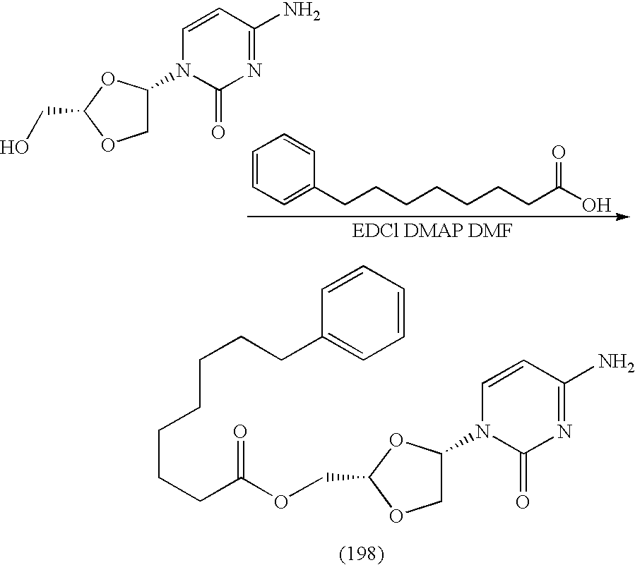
C1=CC(N)=NC(=O)N1C1COC(CO)O1.C1=CC=C(CCCCCCCC(=O)O)C=C1.C1=CC(N)=NC(=O)N1C1COC(COC(=O)CCCCCCCC2=CC=CC=C2)O1
